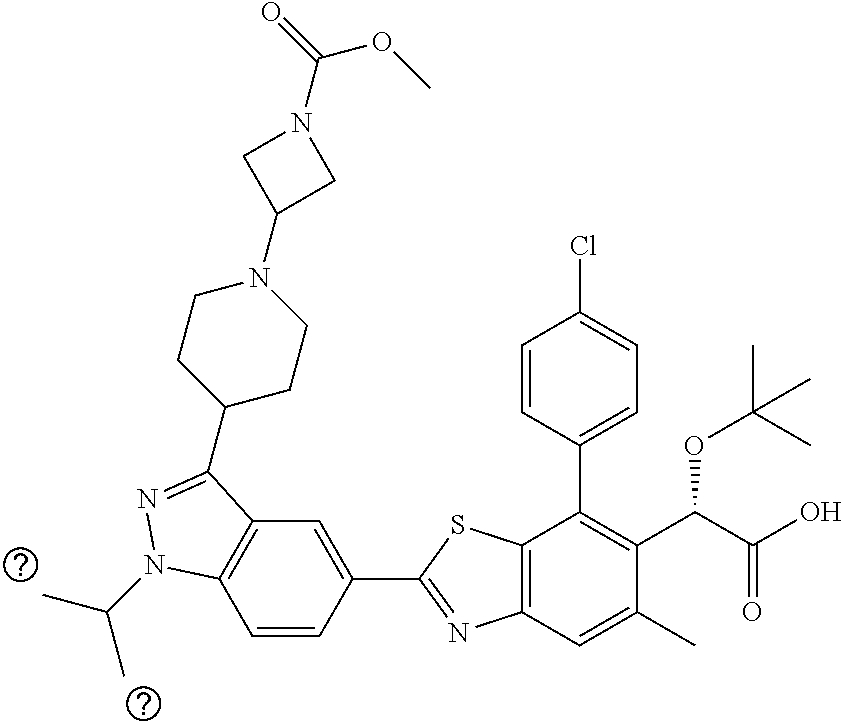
C1=CC(C2=NC3=C(S2)C(C2=CC=C(Cl)C=C2)=C(C(C(O)=O)OC(C)(C)C)C(C)=C3)=CC2=C1N(C(C)C)N=C2C1CCN(C2CN(C(OC)=O)C2)CC1
